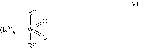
[(R5)n][W](=O)(=O)([R9])[R9]
